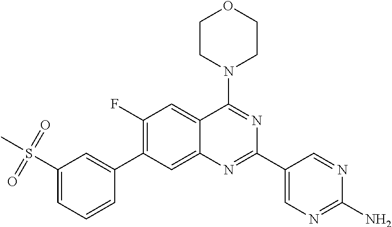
C1=C(C2=NC3=CC(C4=CC(S(C)(=O)=O)=CC=C4)=C(F)C=C3C(N3CCOCC3)=N2)C=NC(N)=N1
